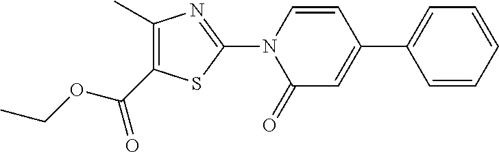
O(C(C1=C(C)N=C(N2C(=O)C=C(C3=CC=CC=C3)C=C2)S1)=O)CC
